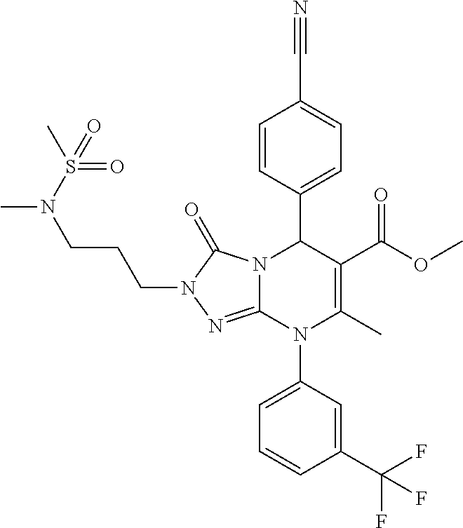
C1=CC(C2N3C(=NN(CCCN(S(=O)(C)=O)C)C3=O)N(C3=CC=CC(C(F)(F)F)=C3)C(C)=C2C(OC)=O)=CC=C1C#N
